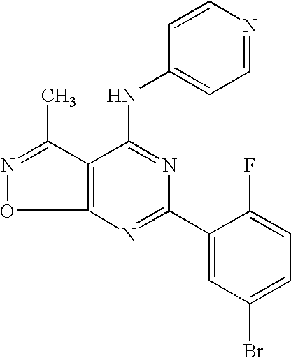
C12=C(C(NC3=CC=NC=C3)=NC(C3=CC(Br)=CC=C3F)=N1)C(C)=NO2
